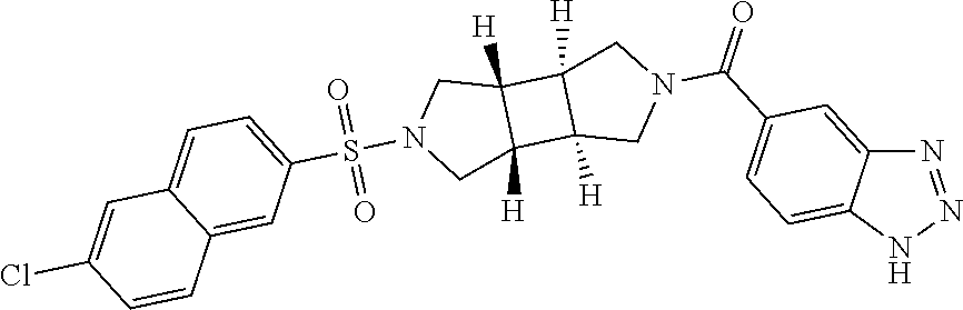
N1=NNC2=CC=C(C(N3CC4([H])C([H])(C3)C3([H])C4([H])CN(S(C4=CC=C5C(=C4)C=CC(Cl)=C5)(=O)=O)C3)=O)C=C12
